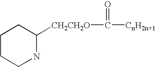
C1CCNC([CH2CH2O]C(=O)[CnH2n+1])C1
